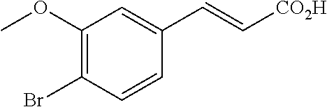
COC1=C(Br)C=CC(C=C[CO2H])=C1
